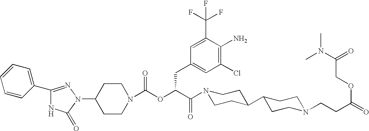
C1(N2N=C(C3=CC=CC=C3)NC2=O)CCN(C(OC(C(=O)N2CCC(C3CCN(CCC(=O)OCC(N(C)C)=O)CC3)CC2)CC2=CC(Cl)=C(N)C(C(F)(F)F)=C2)=O)CC1
